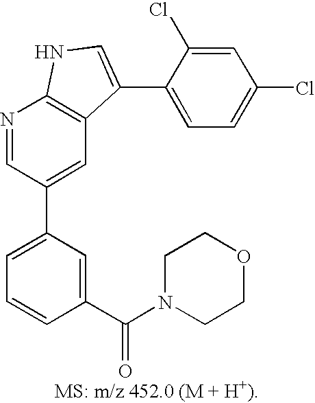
C1=C(C2=CC3=C(N=C2)NC=C3C2=CC=C(Cl)C=C2Cl)C=C(C(=O)N2CCOCC2)C=C1
